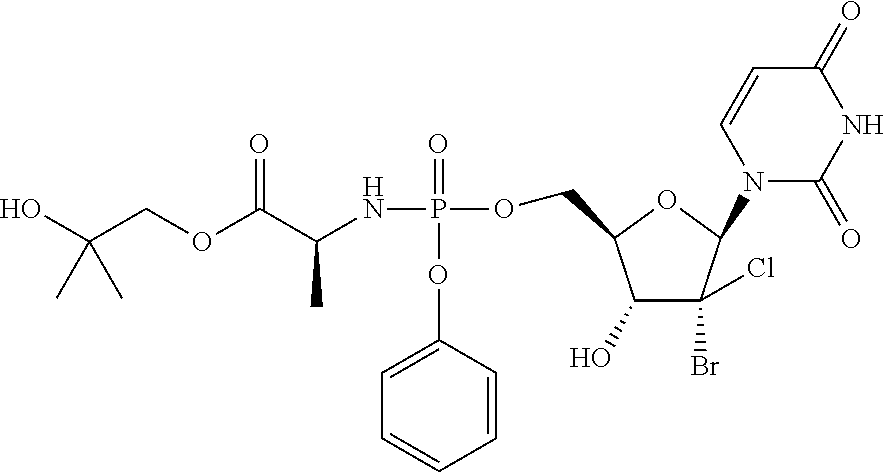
C1=CC(OP(NC(C(OCC(O)(C)C)=O)C)(=O)OCC2C(O)C(Br)(Cl)C(N3C(=O)NC(=O)C=C3)O2)=CC=C1
